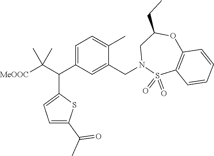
C1=C(C(C([MeOOC])(C)C)C2=CC=C(C(=O)C)S2)C=C(CN2S(=O)(=O)C3=C(OC(CC)C2)C=CC=C3)C(C)=C1
